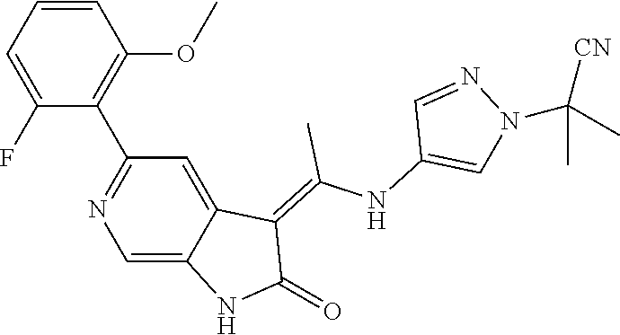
C1=CC=C(F)C(C2=NC=C3C(=C2)C(=C(NC2=CN(C(C)([CN])C)N=C2)C)C(=O)N3)=C1OC
